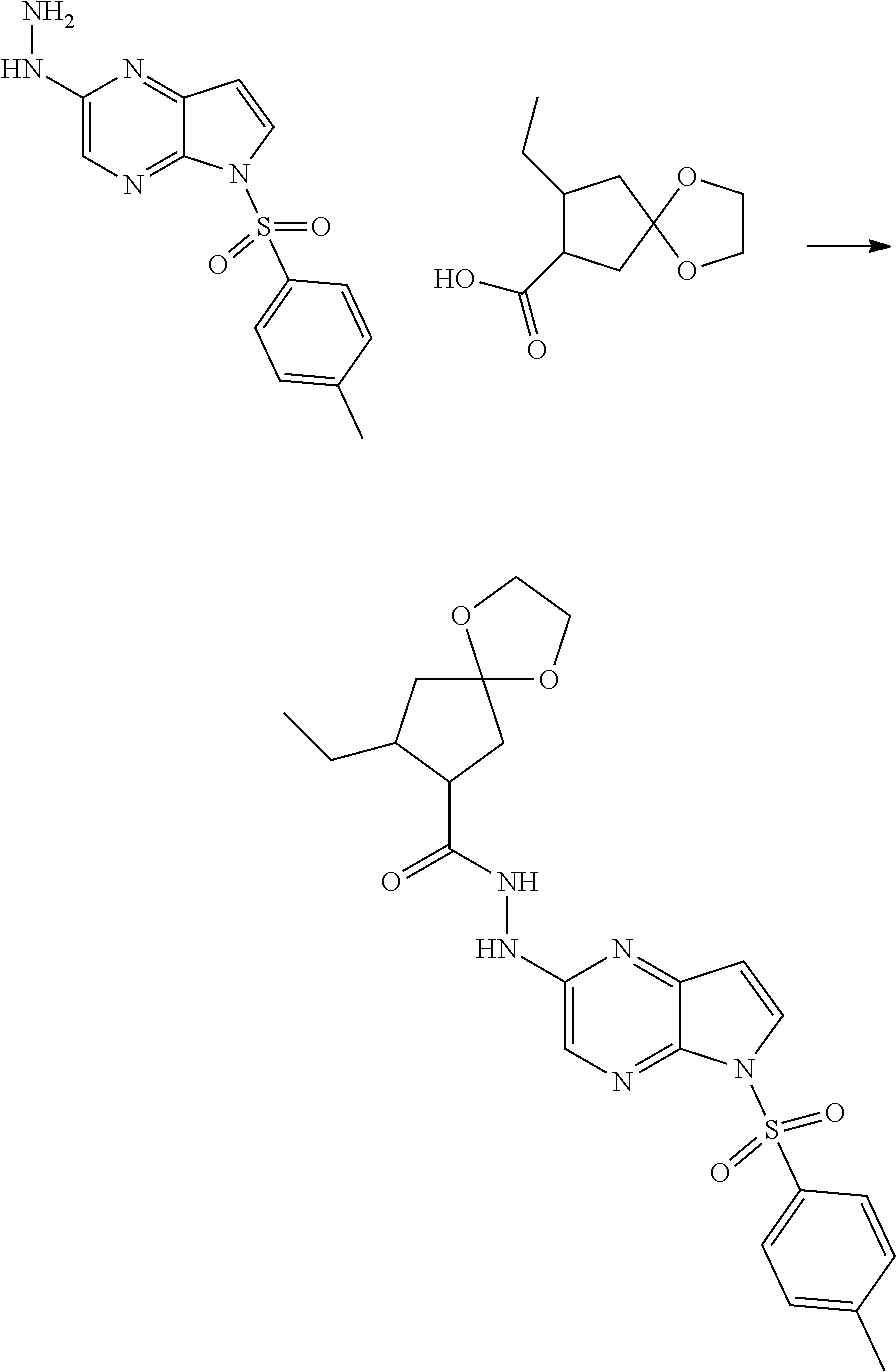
C1(NN)=CN=C2C(=N1)C=CN2S(C1=CC=C(C)C=C1)(=O)=O.C1(CC)C(C(O)=O)CC2(C1)OCCO2.C1(NNC(C2CC3(CC2CC)OCCO3)=O)=CN=C2C(=N1)C=CN2S(C1=CC=C(C)C=C1)(=O)=O
